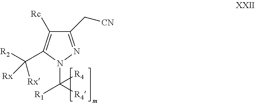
C1(C[CN])=NN(C([R4])([R1])[R4])C(C([R2])([Rx])[Rx])=C1[Rc]
